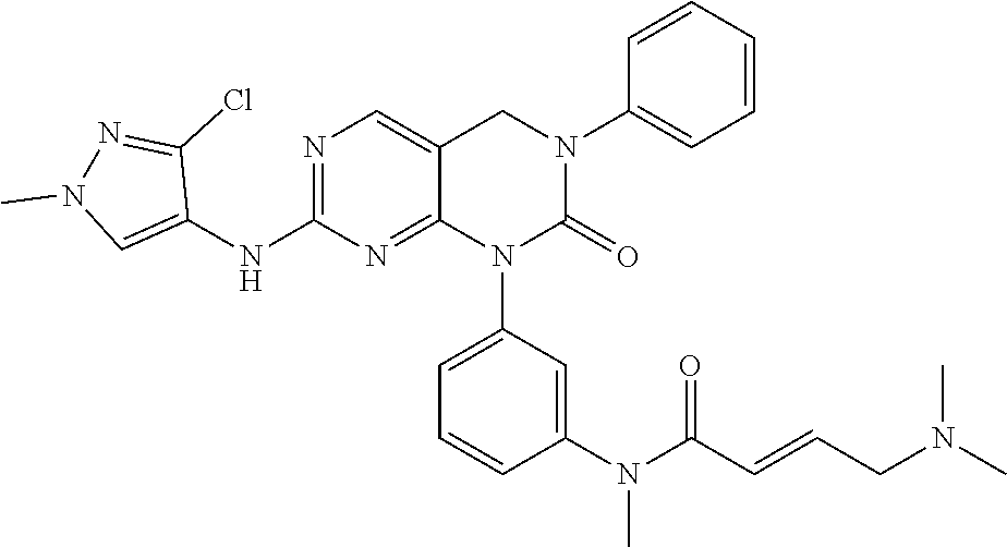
C1(NC2=NC=C3C(=N2)N(C2=CC=CC(N(C(C=CCN(C)C)=O)C)=C2)C(=O)N(C2=CC=CC=C2)C3)=CN(C)N=C1Cl
